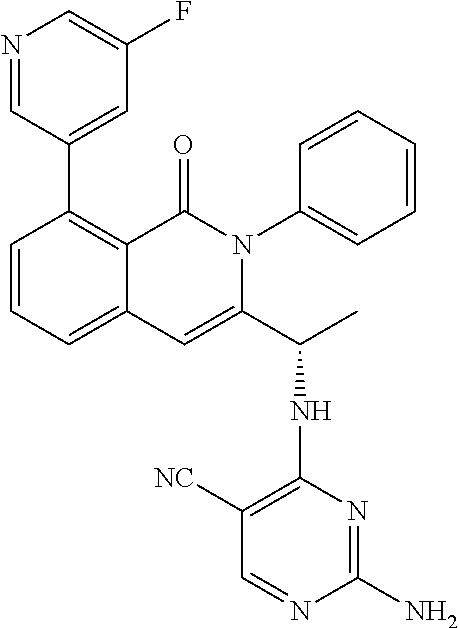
C1(C2=CC(F)=CN=C2)=C2C(=CC=C1)C=C(C(C)NC1=C([NC])C=NC(N)=N1)N(C1=CC=CC=C1)C2=O
